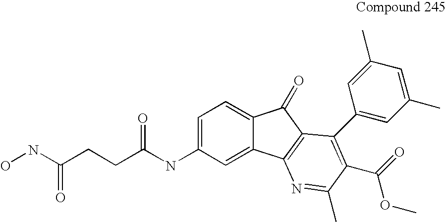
C1=C(NC(CCC(NO)=O)=O)C=C2C(=C1)C(=O)C1=C2N=C(C)C(C(=O)OC)=C1C1=CC(C)=CC(C)=C1
